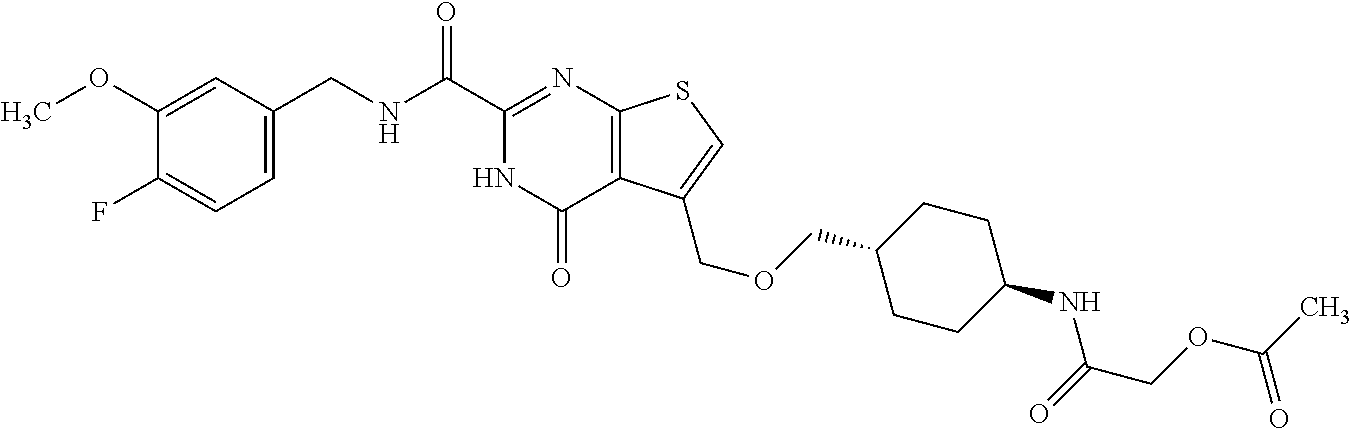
C1=C(CNC(C2=NC3=C(C(=O)N2)C(COCC2CCC(NC(=O)COC(C)=O)CC2)=CS3)=O)C=C(OC)C(F)=C1
